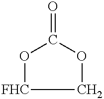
C1OC(=O)O[FHC]1
